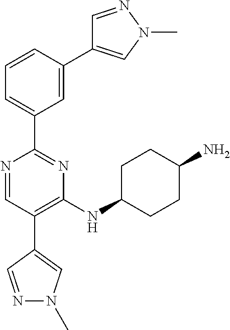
N1=CC(C2=CN(C)N=C2)=C(NC2CCC(N)CC2)N=C1C1=CC=CC(C2=CN(C)N=C2)=C1
